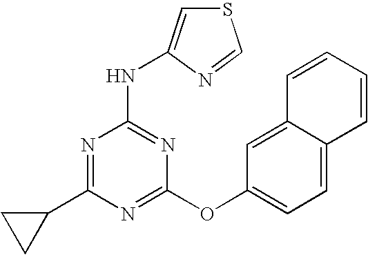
C1(C2CC2)=NC(NC2=CSC=N2)=NC(OC2=CC=C3C(=C2)C=CC=C3)=N1
